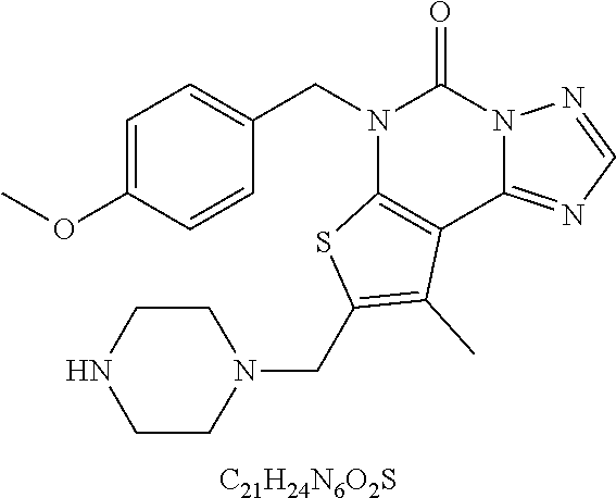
C1=C(OC)C=CC(CN2C3=C(C4=NC=NN4C2=O)C(C)=C(CN2CCNCC2)S3)=C1.[C21H24N6O2S]
